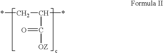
*CC(C([OZ])=O)*
